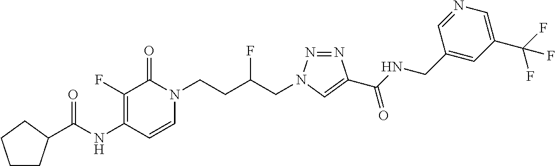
N(C1=C(F)C(=O)N(CCC(CN2N=NC(C(NCC3=CC(C(F)(F)F)=CN=C3)=O)=C2)F)C=C1)C(=O)C1CCCC1
